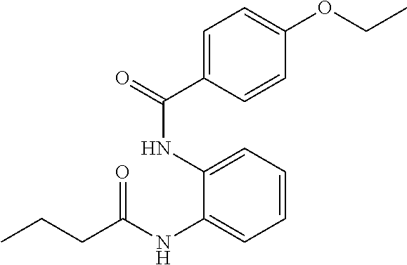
C1(NC(=O)C2=CC=C(OCC)C=C2)=CC=CC=C1NC(CCC)=O
